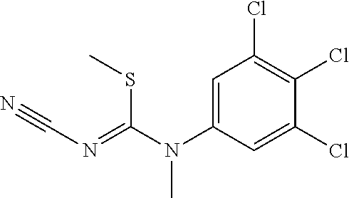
C1=C(N(C(SC)=NC#N)C)C=C(Cl)C(Cl)=C1Cl
